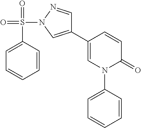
C1=CC(C2=CN(S(=O)(=O)C3=CC=CC=C3)N=C2)=CN(C2=CC=CC=C2)C1=O
